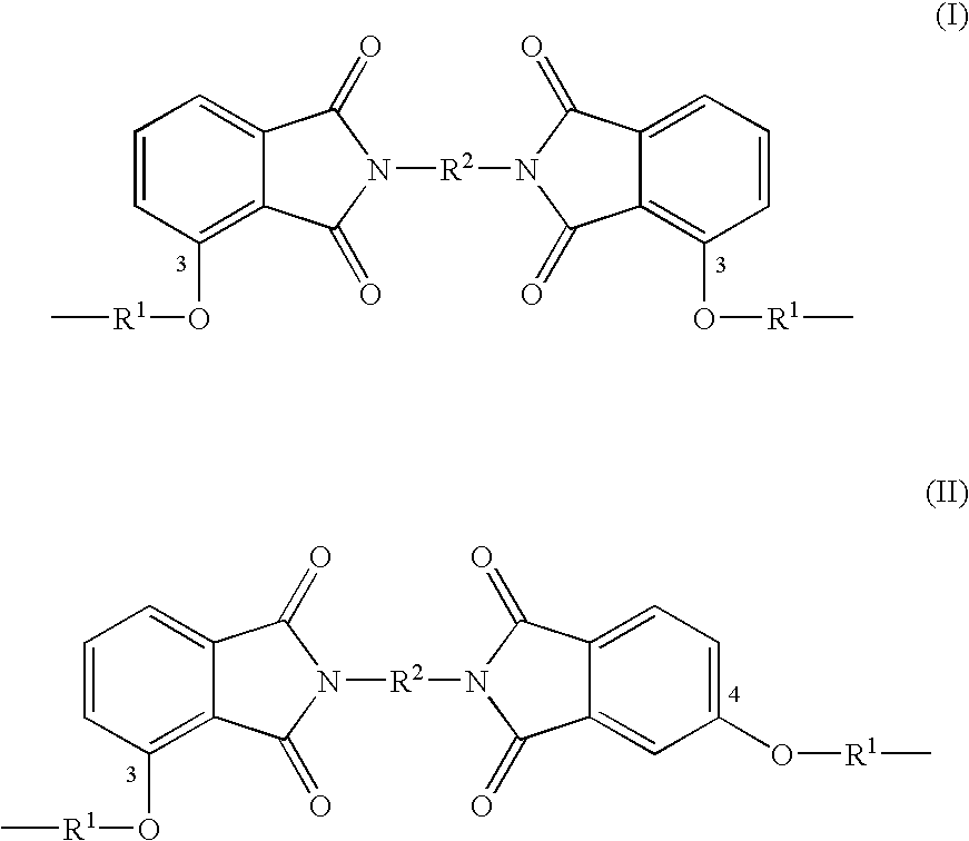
C[R1]OC1=C2C(=CC=C1)C(=O)N([R2]N1C(=O)C3=C(O[R1]C)C=CC=C3C1=O)C2=O.C[R1]OC1=C2C(=CC=C1)C(=O)N([R2]N1C(=O)C3=CC(O[R1]C)=CC=C3C1=O)C2=O
